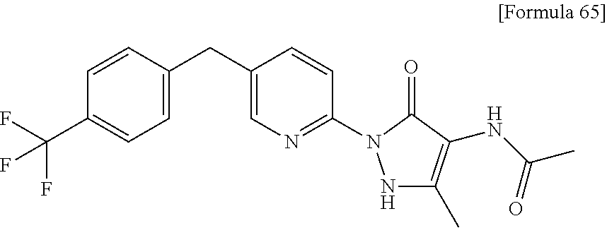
N1C(C)=C(NC(=O)C)C(=O)N1C1=NC=C(CC2=CC=C(C(F)(F)F)C=C2)C=C1
